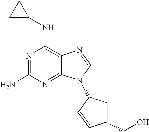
N1=C(N)N=C2C(=C1NC1CC1)N=CN2C1CC(CO)C=C1
